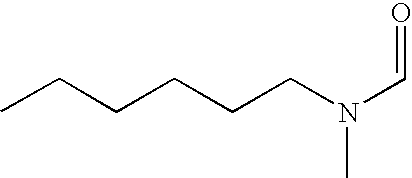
CCCCCCN(C=O)C
